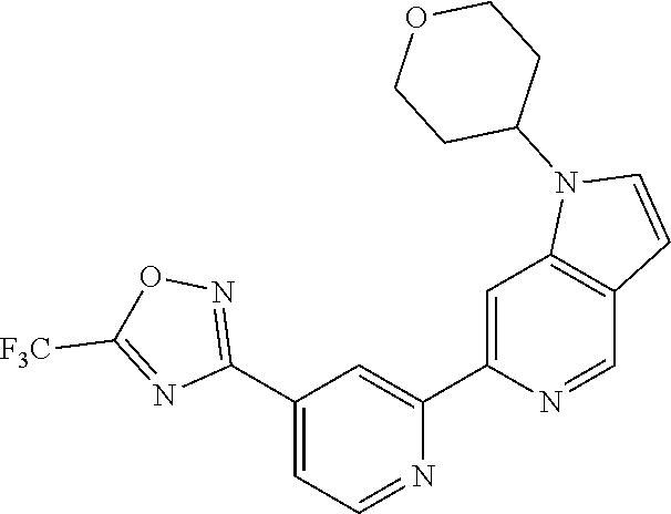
N1=CC=C(C2=NOC([F3C])=N2)C=C1C1=CC2=C(C=N1)C=CN2C1CCOCC1
